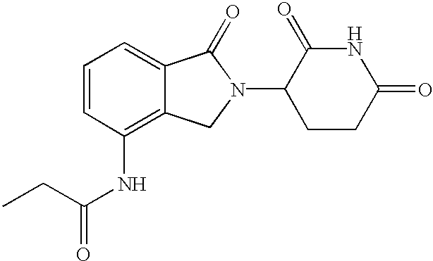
N1C(=O)CCC(N2C(=O)C3=CC=CC(NC(=O)CC)=C3C2)C1=O
